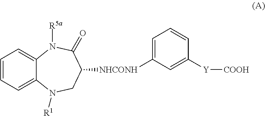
C1=CC=C2C(=C1)N([R5a])C(=O)C([NHCONH]C1=CC=CC([Y][COOH])=C1)CN2[R1]
